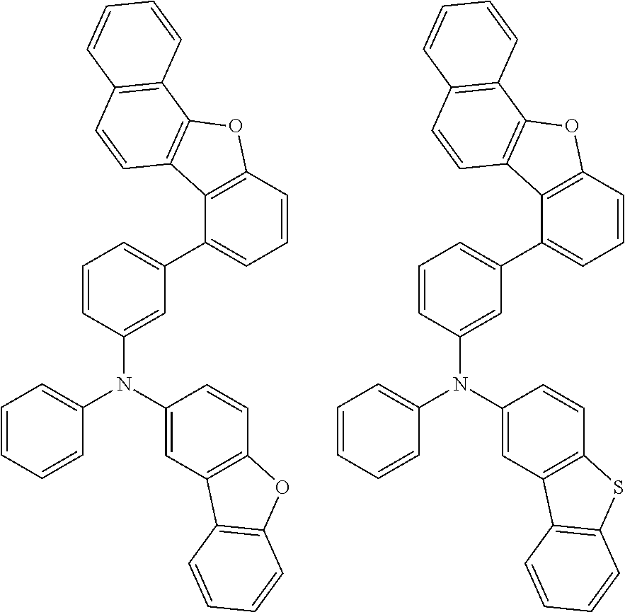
C1=CC(N(C2=CC=CC=C2)C2=CC3=C(C=C2)OC2=C3C=CC=C2)=CC(C2=CC=CC3=C2C2=C(O3)C3=C(C=C2)C=CC=C3)=C1.C1=CC(N(C2=CC=CC=C2)C2=CC3=C(C=C2)SC2=C3C=CC=C2)=CC(C2=CC=CC3=C2C2=C(O3)C3=C(C=C2)C=CC=C3)=C1
